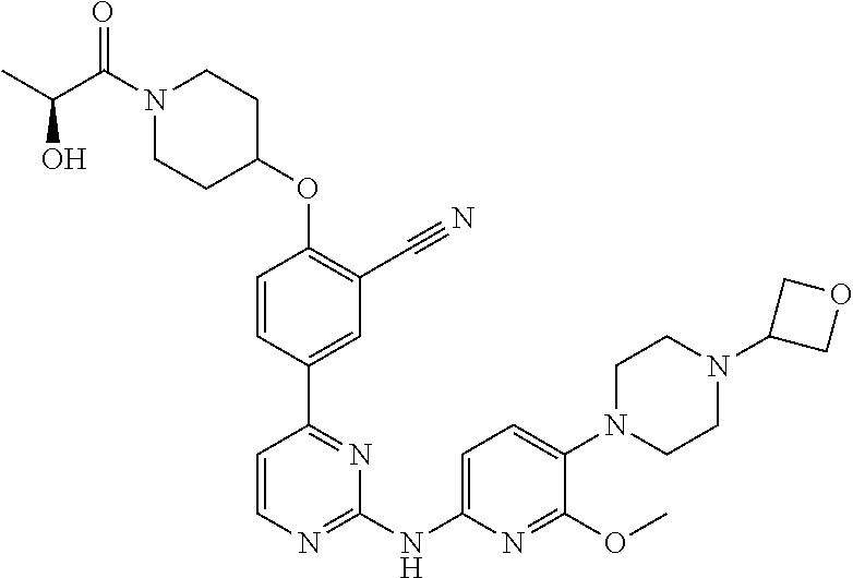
N1(C(=O)C(O)C)CCC(OC2=C(C#N)C=C(C3=NC(NC4=CC=C(N5CCN(C6COC6)CC5)C(OC)=N4)=NC=C3)C=C2)CC1
